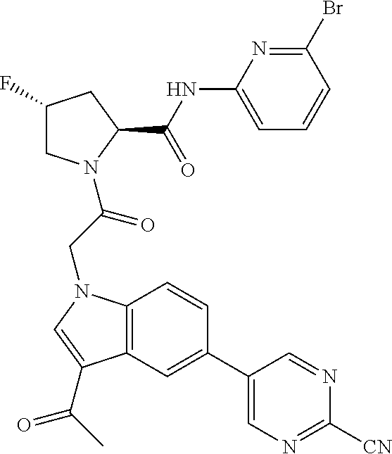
C1(F)CN(C(CN2C3=C(C=C(C4=CN=C([CN])N=C4)C=C3)C(C(C)=O)=C2)=O)C(C(NC2=CC=CC(Br)=N2)=O)C1
